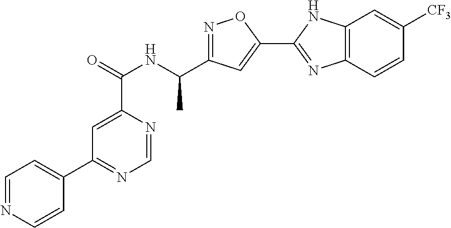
C1=NC(C(=O)NC(C2=NOC(C3=NC4=C(N3)C=C([CF3])C=C4)=C2)C)=CC(C2=CC=NC=C2)=N1
